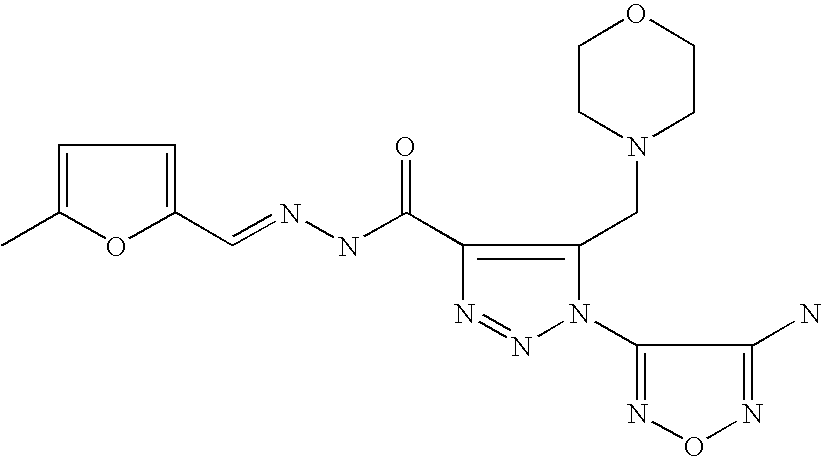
C1=C(C)OC(C=NNC(C2=C(CN3CCOCC3)N(C3=NON=C3N)N=N2)=O)=C1
